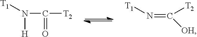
N(C(=O)[T2])([H])[T1].N([T1])=C([T2])[OH]
